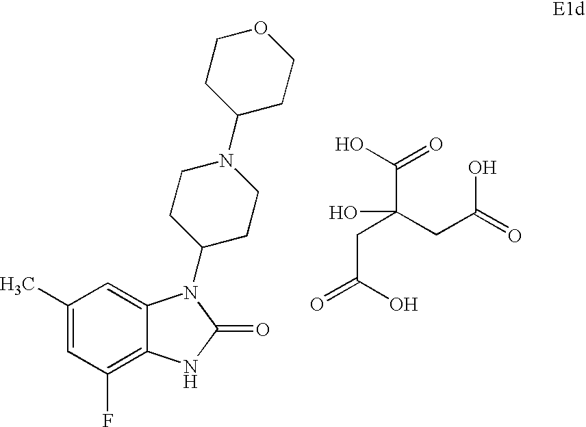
C1(C)=CC(F)=C2C(=C1)N(C1CCN(C3CCOCC3)CC1)C(=O)N2.C(C(O)=O)C(C(=O)O)(CC(=O)O)O
